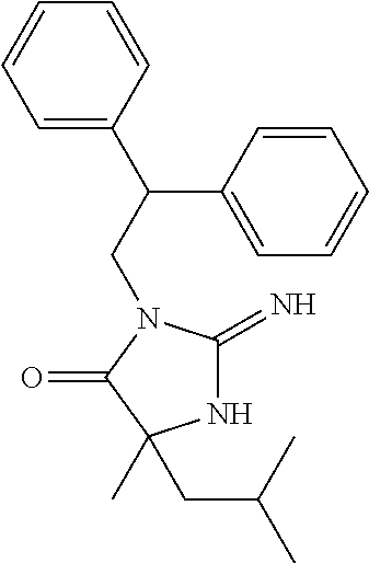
N1C(=N)N(CC(C2=CC=CC=C2)C2=CC=CC=C2)C(=O)C1(C)CC(C)C
